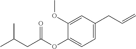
CC(CC(OC1=CC=C(CC=C)C=C1OC)=O)C
